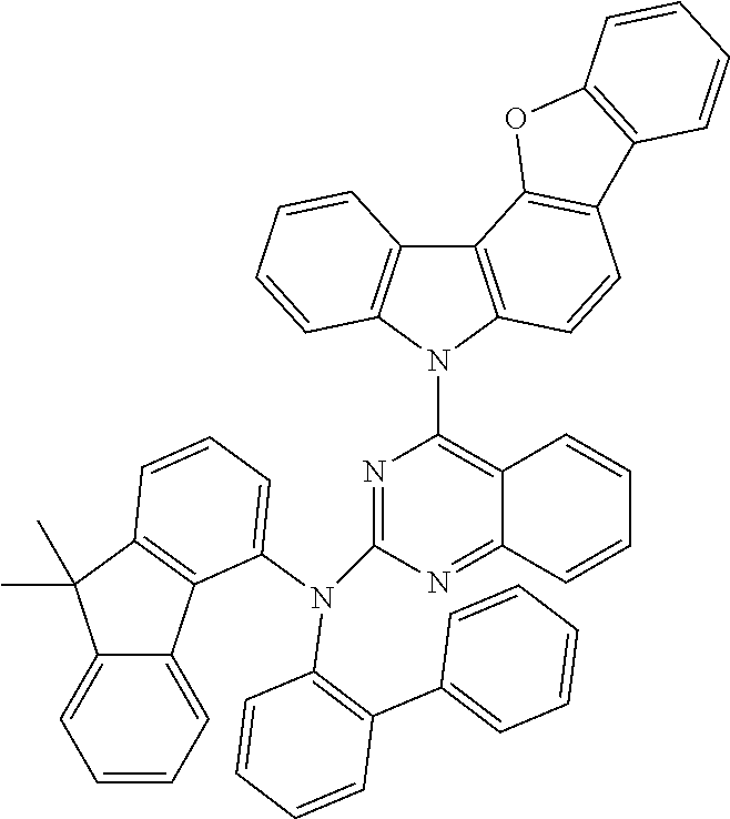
C1=CC=C2C(=C1)C(C)(C)C1=C2C(N(C2=C(C3=CC=CC=C3)C=CC=C2)C2=NC(N3C4=C(C5=C3C=CC=C5)C3=C(C=C4)C4=C(O3)C=CC=C4)=C3C(=N2)C=CC=C3)=CC=C1
